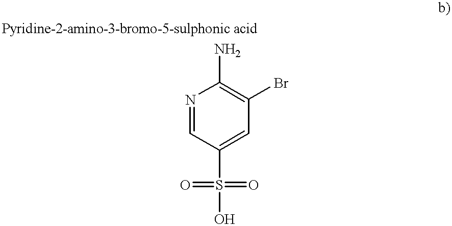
N1=CC(S(O)(=O)=O)=CC(Br)=C1N
